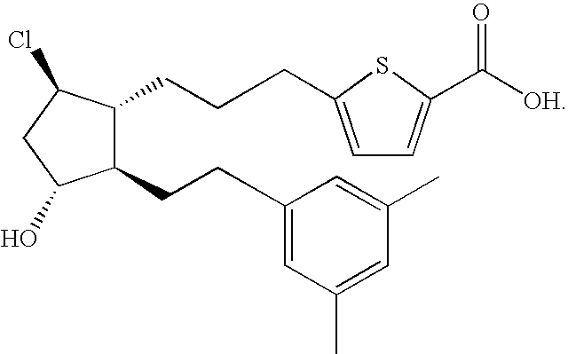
C1(CCC2=CC(C)=CC(C)=C2)C(CCCC2=CC=C(C([OH])=O)S2)C(Cl)CC1O
